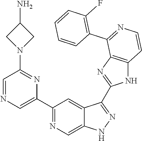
C1(C2=NC=C3C(=C2)C(C2=NC4=C(N2)C=CN=C4C2=C(F)C=CC=C2)=NN3)=CN=CC(N2CC(N)C2)=N1
